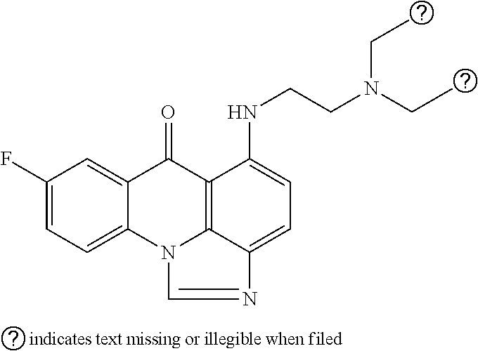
C1=C2C(=CC=C1F)N1C3=C(C2=O)C(NCCN(CC)CC)=CC=C3N=C1
